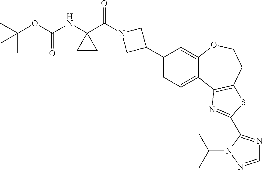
C1(C2CN(C(C3(NC(OC(C)(C)C)=O)CC3)=O)C2)=CC=C2C(=C1)OCCC1=C2N=C(C2=NC=NN2C(C)C)S1
